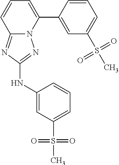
C12=NC(NC3=CC(S(=O)(=O)C)=CC=C3)=NN1C(C1=CC(S(C)(=O)=O)=CC=C1)=CC=C2
